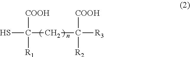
C(CC([COOH])([R3])[R2])([COOH])(S)[R1]
